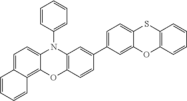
C1=C(C2=CC3=C(C=C2)OC2=C4C(=CC=C2N3C2=CC=CC=C2)C=CC=C4)C=C2C(=C1)SC1=C(O2)C=CC=C1
